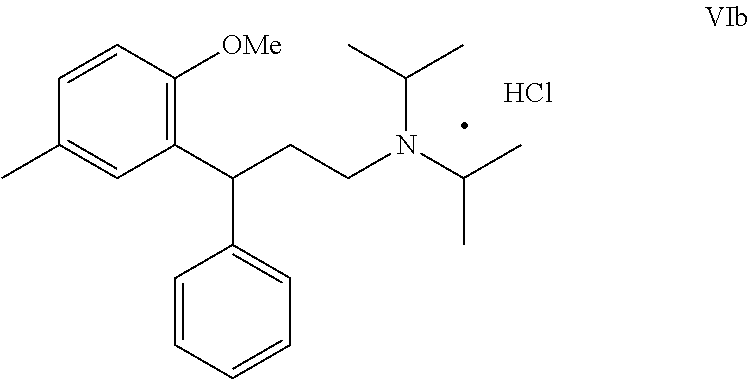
C1=CC([OMe])=C(C(CCN(C(C)C)C(C)C)C2=CC=CC=C2)C=C1C.Cl
